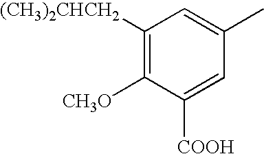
C1([CH3O])=C([(CH3)2CHCH2])C=C(C)C=C1[COOH]
